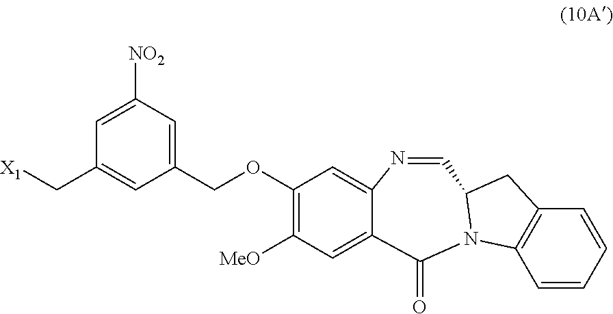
C1(COC2=C([MeO])C=C3C(=C2)N=CC2CC4=C(C=CC=C4)N2C3=O)=CC([NO2])=CC(C[X1])=C1
